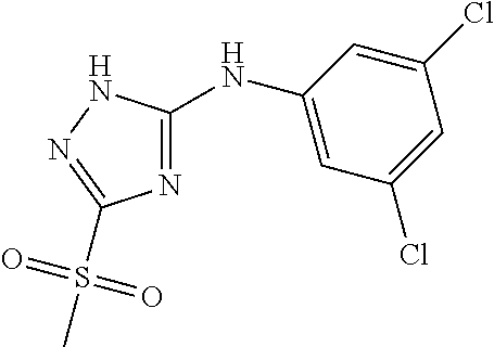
C1=C(NC2=NC(S(C)(=O)=O)=NN2)C=C(Cl)C=C1Cl
